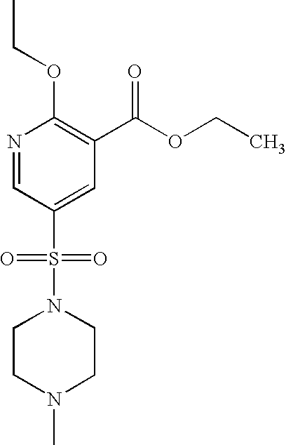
N1=CC(S(=O)(=O)N2CCN(C)CC2)=CC(C(OCC)=O)=C1OCC
